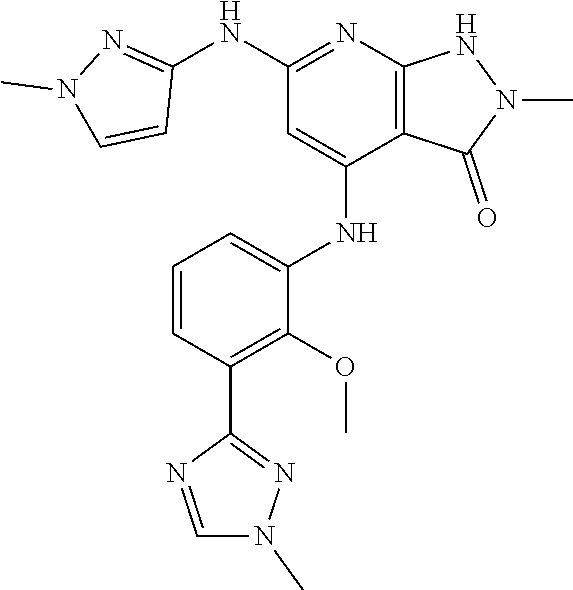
C1(NC2=NC3=C(C(NC4=CC=CC(C5=NN(C)C=N5)=C4OC)=C2)C(=O)N(C)N3)=NN(C)C=C1
